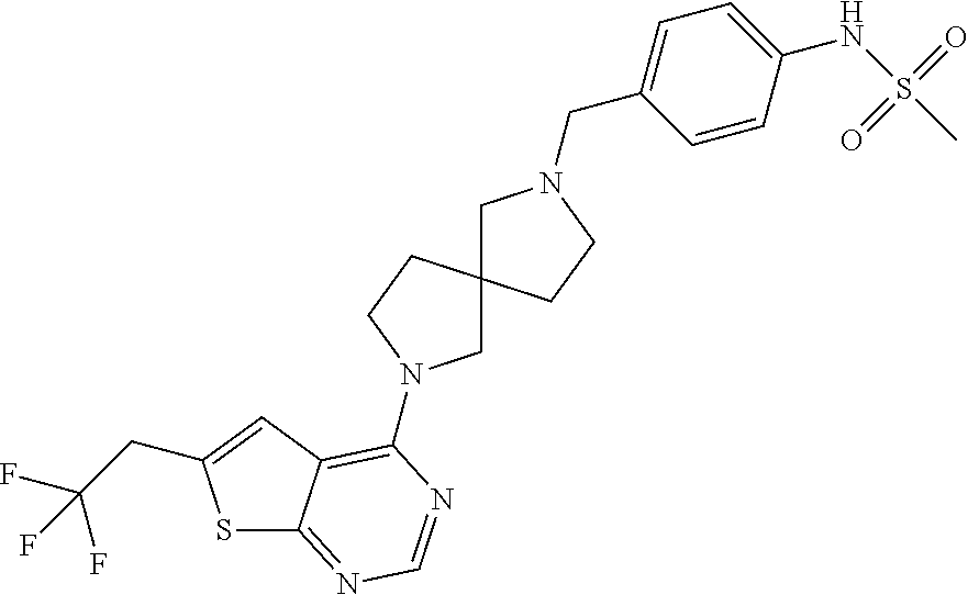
S1C2=NC=NC(N3CC4(CC3)CN(CC3=CC=C(NS(C)(=O)=O)C=C3)CC4)=C2C=C1CC(F)(F)F
